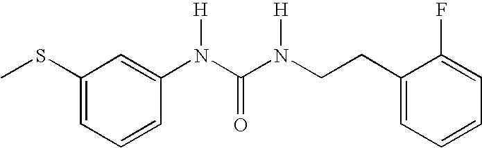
C1(SC)=CC=CC(N(C(N(CCC2=CC=CC=C2F)[H])=O)[H])=C1
